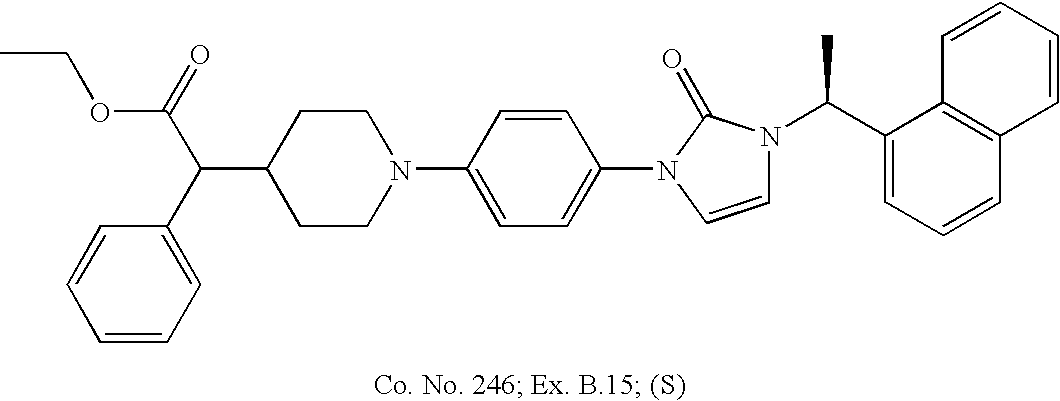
C1(C(C2=CC=CC=C2)C(=O)OCC)CCN(C2=CC=C(N3C=CN(C(C4=CC=CC5=C4C=CC=C5)C)C3=O)C=C2)CC1
